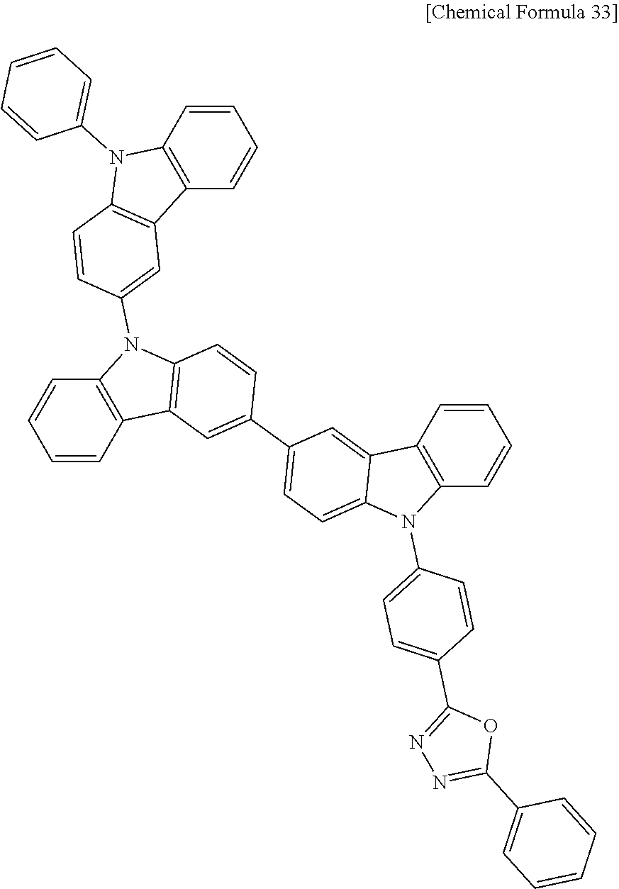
C1=CC=CC2=C1C1=CC(C3=CC4=C(C=C3)N(C3=CC5=C(C=C3)N(C3=CC=CC=C3)C3=C5C=CC=C3)C3=C4C=CC=C3)=CC=C1N2C1=CC=C(C2=NN=C(C3=CC=CC=C3)O2)C=C1
